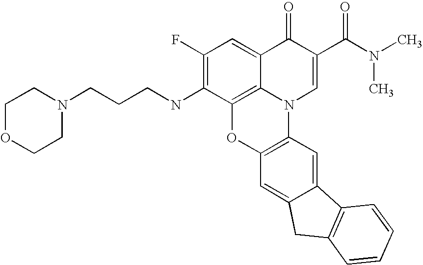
C1(F)=C(NCCCN2CCOCC2)C2=C3C(=C1)C(=O)C(C(N(C)C)=O)=CN3C1=C(O2)C=C2C(=C1)C1=C(C2)C=CC=C1
